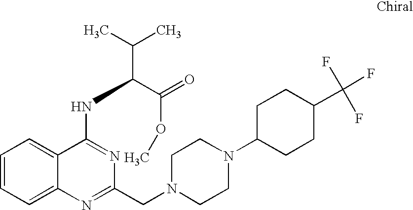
C1=CC=C2C(=C1)C(NC(C(C)C)C(=O)OC)=NC(CN1CCN(C3CCC(C(F)(F)F)CC3)CC1)=N2
